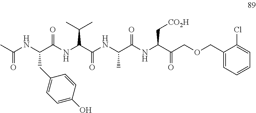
CC(NC(C(NC(C(NC(C(NC(C(COCC1=CC=CC=C1Cl)=O)C[CO2H])=O)C)=O)C(C)C)=O)CC1=CC=C(O)C=C1)=O
